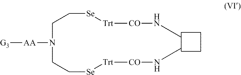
CN[CO][Trt][Se]CCN([AA][G3])CC[Se][Trt][CO]NC
